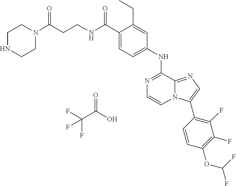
C1(C(NCCC(N2CCNCC2)=O)=O)=CC=C(NC2=NC=CN3C2=NC=C3C2=C(F)C(F)=C(OC(F)F)C=C2)C=C1CC.FC(C(O)=O)(F)F
